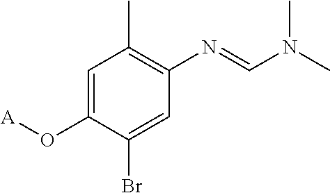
C1=C(O[A])C(Br)=CC(N=CN(C)C)=C1C
